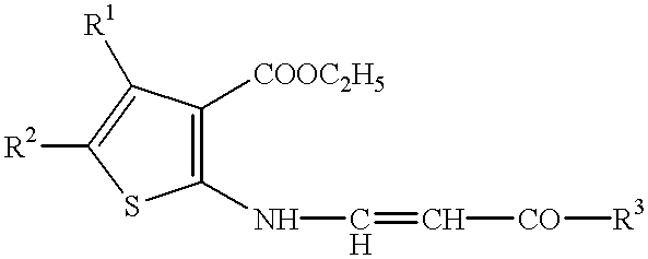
[R2]C1=C([R1])C([COOC2H5])=C(NC=C[CO][R3])S1
